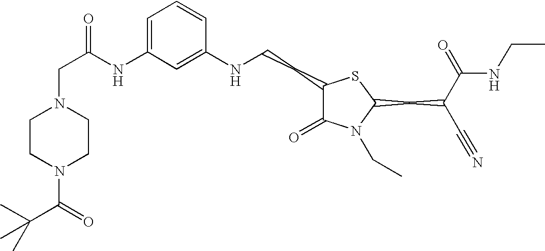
C1=C(NC(=O)CN2CCN(C(=O)C(C)(C)C)CC2)C=C(NCCC2C(=O)N(CC)C(CC(C#N)C(=O)NCC)S2)C=C1
